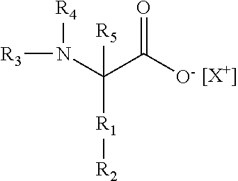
[R3]N(C(C([O-])=O)([R5])[R1][R2])[R4].[[X+]]
